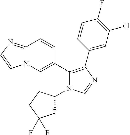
C12=NC=CN1C=C(C1=C(C3=CC(Cl)=C(F)C=C3)N=CN1C1CC(F)(F)CC1)C=C2
